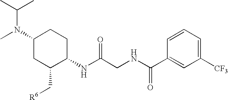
C1(N(C)C(C)C)CC(C[R6])C(NC(CNC(C2=CC([CF3])=CC=C2)=O)=O)CC1
